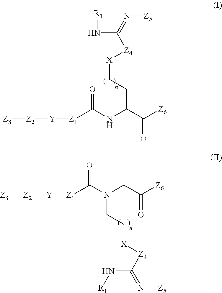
[Z1](C(NC(C([Z6])=O)CC[X][Z4]C(=N[Z5])N[R1])=O)[Y][Z2][Z3].[Z1](C(N(CC([Z6])=O)CC[X][Z4]C(=N[Z5])N[R1])=O)[Y][Z2][Z3]
